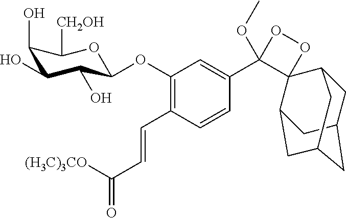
C1(OC2C(O)C(O)C(O)C([CH2OH])O2)=C(C=CC([(H3C)3CO])=O)C=CC(C2(OC)OOC23C2CC4CC(CC3C4)C2)=C1
